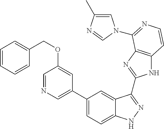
C1(C2=CN=CC(OCC3=CC=CC=C3)=C2)=CC=C2C(=C1)C(C1=NC3=C(N1)C=CN=C3N1C=C(C)N=C1)=NN2
